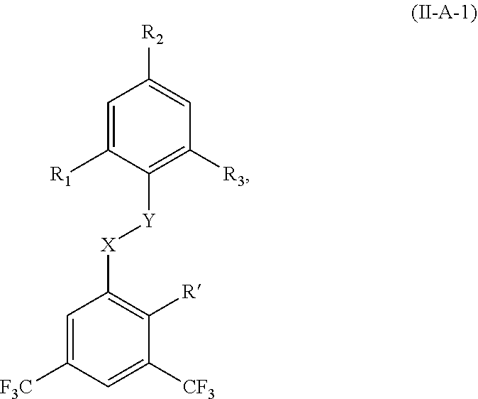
C1=C([R1])C([Y][X]C2=C([R])C([CF3])=CC([F3C])=C2)=C([R3])C=C1[R2]
